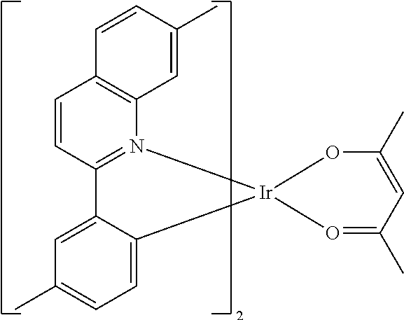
C12=N(C3=C(C=C1)C=CC(C)=C3)[Ir]1(C3=CC=C(C)C=C23)O=C(C)C=C(C)O1
